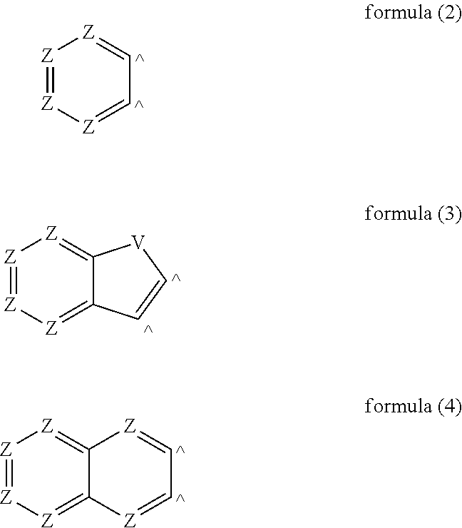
[Z]1=[Z][Z]=CC=[Z]1.[Z]1=[Z][Z]=C2C(=[Z]1)[V]C=C2.[Z]1=[Z][Z]=C2C(=[Z]1)[Z]=CC=[Z]2
